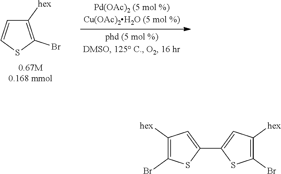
C1([hex])=C(Br)SC=C1.C1([hex])=C(Br)SC(C2=CC([hex])=C(Br)S2)=C1
